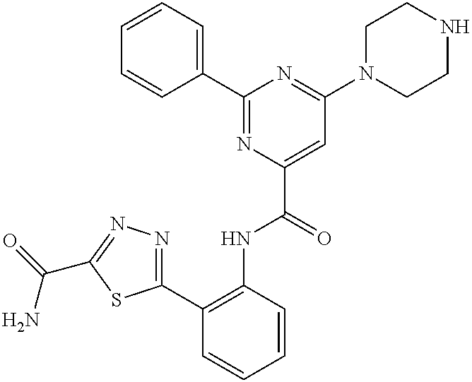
C1=CC=C(C2=NC(C(NC3=C(C4=NN=C(C(N)=O)S4)C=CC=C3)=O)=CC(N3CCNCC3)=N2)C=C1
